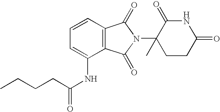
C1=CC=C(NC(=O)CCCC)C2=C1C(=O)N(C1(C)CCC(=O)NC1=O)C2=O
